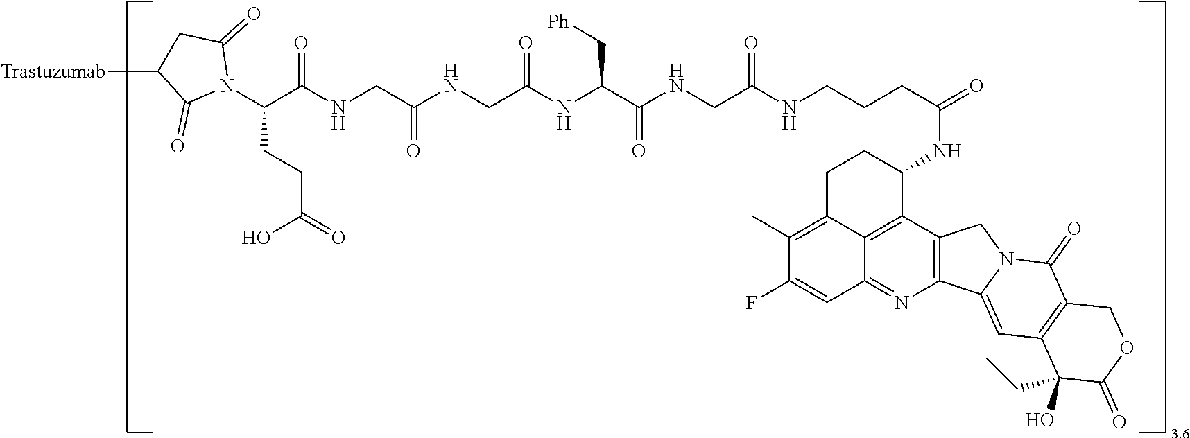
C1C2=C(C)C(F)=CC3=NC4=C(C(=C23)C(NC(CCCNC(CNC(C(C[Ph])NC(=O)CNC(=O)CNC(=O)C(N2C(=O)CC([Trastuzumab])C2=O)CCC(O)=O)=O)=O)=O)C1)CN1C4=CC2=C(C1=O)COC(=O)C2(O)CC
